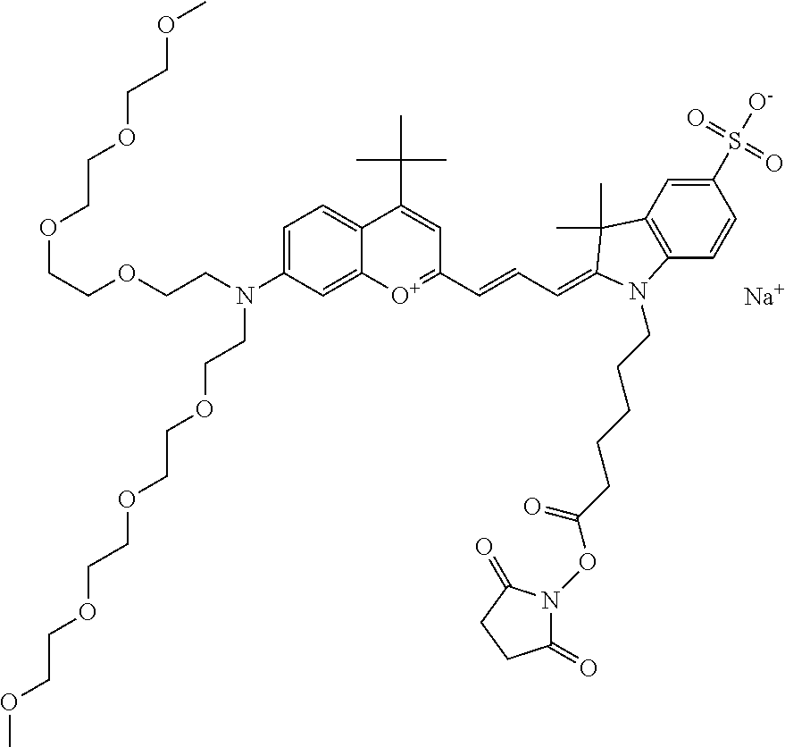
[Na].[O+]1=C(C=CC=C2C(C)(C)C3=C(C=CC(S([O-])(=O)=O)=C3)N2CCCCCC(=O)ON2C(=O)CCC2=O)C=C(C(C)(C)C)C2=CC=C(N(CCOCCOCCOCCOC)CCOCCOCCOCCOC)C=C12
